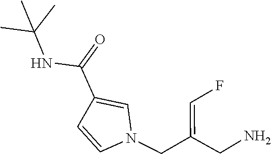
N1(CC(CN)=CF)C=CC(C(=O)NC(C)(C)C)=C1
